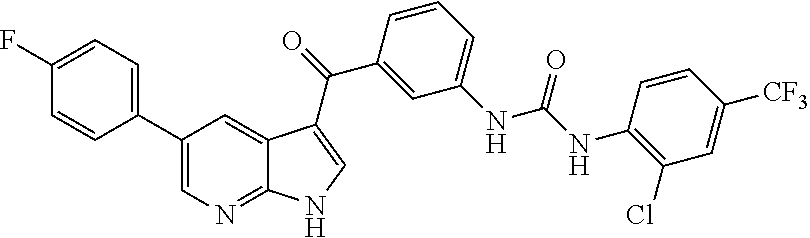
C1(C2=CC=C(F)C=C2)=CN=C2C(=C1)C(C(C1=CC(NC(=O)NC3=C(Cl)C=C([CF3])C=C3)=CC=C1)=O)=CN2
